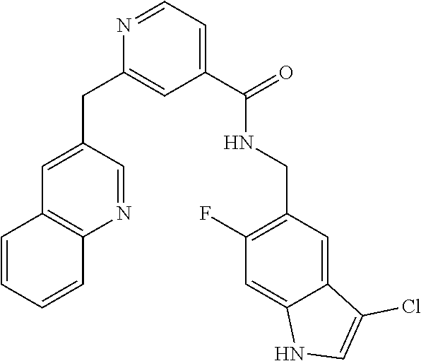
N1=CC=C(C(=O)NCC2=C(F)C=C3C(=C2)C(Cl)=CN3)C=C1CC1=CC2=C(N=C1)C=CC=C2
